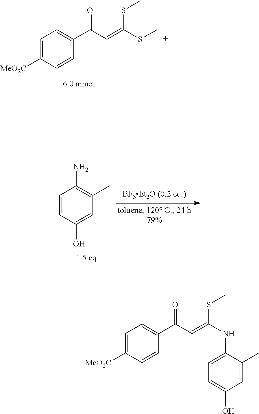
C1=C([MeO2C])C=CC(C(C=C(SC)SC)=O)=C1.C1=CC(O)=CC(C)=C1N.C1=C([MeO2C])C=CC(C(C=C(SC)NC2=CC=C(O)C=C2C)=O)=C1
